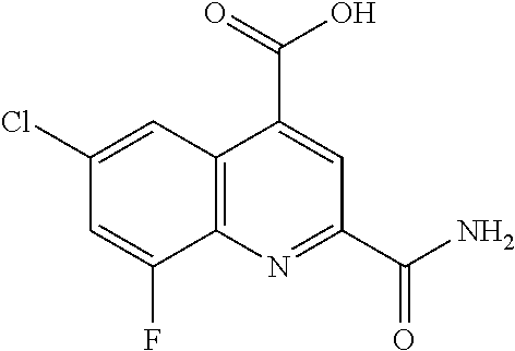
C12=C(N=C(C(N)=O)C=C1C(=O)O)C(F)=CC(Cl)=C2
